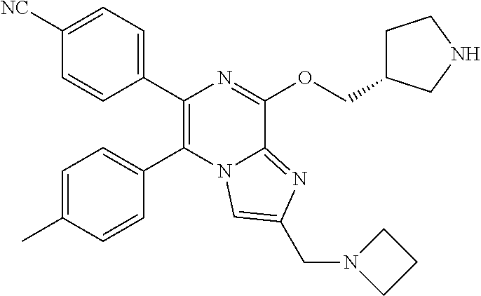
C1([NC])=CC=C(C2=C(C3=CC=C(C)C=C3)N3C(=NC(CN4CCC4)=C3)C(OCC3CCNC3)=N2)C=C1
